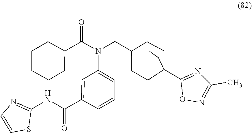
C1(N(C(C2CCCCC2)=O)CC23CCC(C4=NC(C)=NO4)(CC2)CC3)=CC=CC(C(=O)NC2=NC=CS2)=C1
